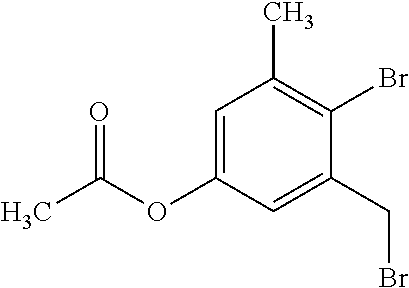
C1=C(OC(C)=O)C=C(CBr)C(Br)=C1C
